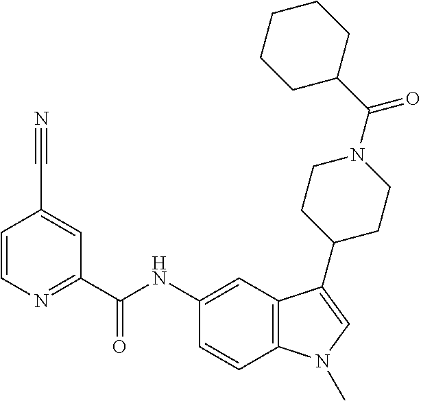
C1=CN=C(C(NC2=CC3=C(C=C2)N(C)C=C3C2CCN(C(C3CCCCC3)=O)CC2)=O)C=C1C#N
